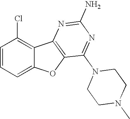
C12=CC=CC(Cl)=C1C1=C(O2)C(N2CCN(C)CC2)=NC(N)=N1
